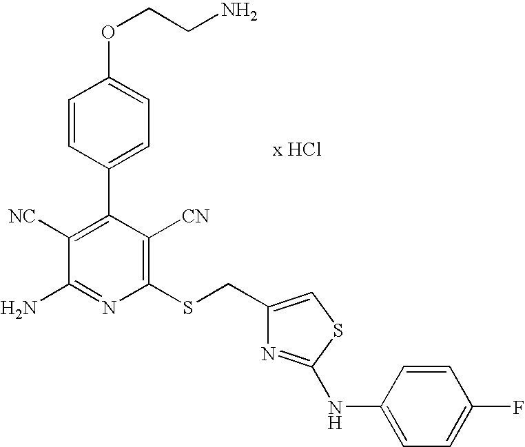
C1=CC(C2=C([NC])C(N)=NC(SCC3=CSC(NC4=CC=C(F)C=C4)=N3)=C2[CN])=CC=C1OCCN
